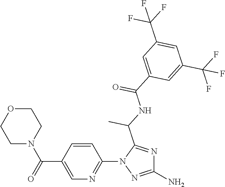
C1N(C(C2=CN=C(N3N=C(N)N=C3C(C)NC(=O)C3=CC(C(F)(F)F)=CC(C(F)(F)F)=C3)C=C2)=O)CCOC1
